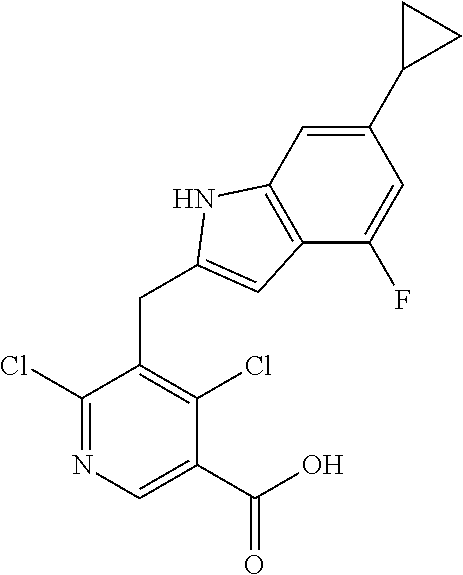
C1(Cl)=NC=C(C(=O)O)C(Cl)=C1CC1=CC2=C(N1)C=C(C1CC1)C=C2F
